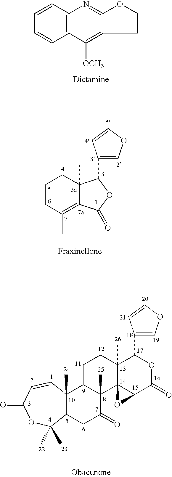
C1=CC2=C(C=C1)C([OCH3])=C1C=COC1=N2.C1(C2C3(C)C4(C(C(=O)O2)O4)C2(C)C(CC3)C3(C)C(CC2=O)C(C)(C)OC(=O)C=C3)=COC=C1.C1(C2C3(C)C(=C(C)CCC3)C(=O)O2)=COC=C1
